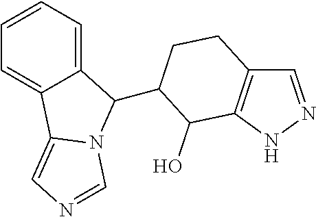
C1=CC=C2C(=C1)C1=CN=CN1C2C1CCC2=C(NN=C2)C1O
